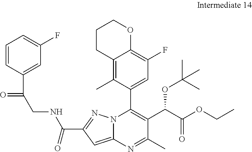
O=C(C1=NN2C(C3=CC(F)=C4C(=C3C)CCCO4)=C(C(C(OCC)=O)OC(C)(C)C)C(C)=NC2=C1)NCC(C1=CC(F)=CC=C1)=O
